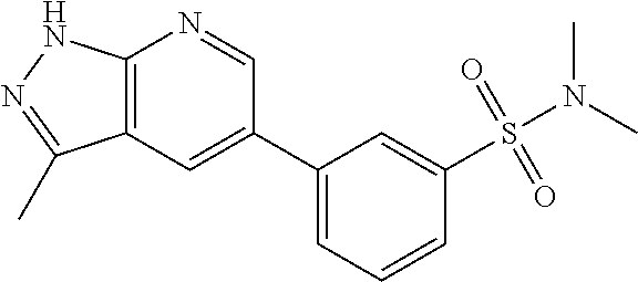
C1=C(C2=CC3=C(N=C2)NN=C3C)C=C(S(N(C)C)(=O)=O)C=C1
